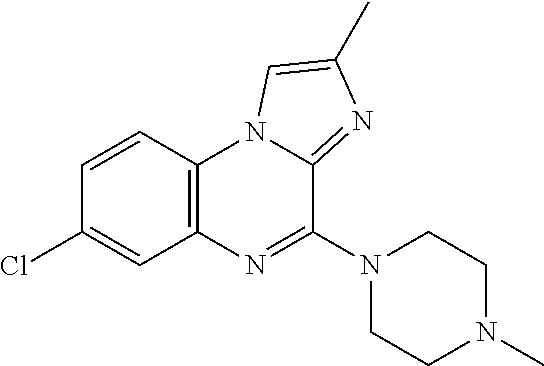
C1(Cl)=CC2=C(C=C1)N1C(=NC(C)=C1)C(N1CCN(C)CC1)=N2
